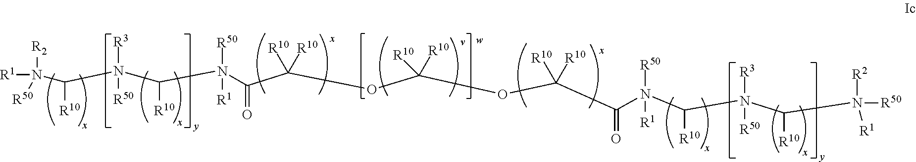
[R1]N([R2])([R50])C([R10])N([R3])([R50])C(N([R50])([R1])C(=O)C(OC(OC(C(N([R50])([R1])C([R10])N([R3])([R50])C([R10])N([R2])([R1])[R50])=O)([R10])[R10])([R10])[R10])([R10])[R10])[R10]
